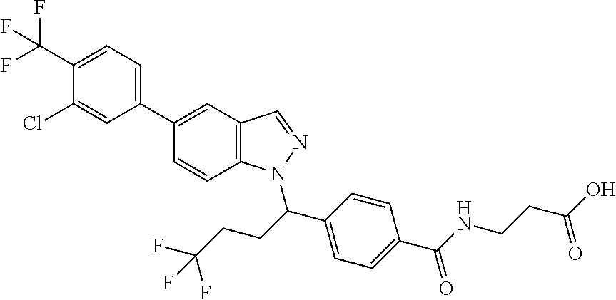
C1=C(Cl)C(C(F)(F)F)=CC=C1C1=CC2=C(C=C1)N(C(C1=CC=C(C(NCCC(O)=O)=O)C=C1)CCC(F)(F)F)N=C2
